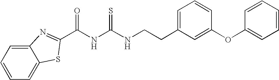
C12=CC=CC=C1SC(C(NC(NCCC1=CC=CC(OC3=CC=CC=C3)=C1)=S)=O)=N2
